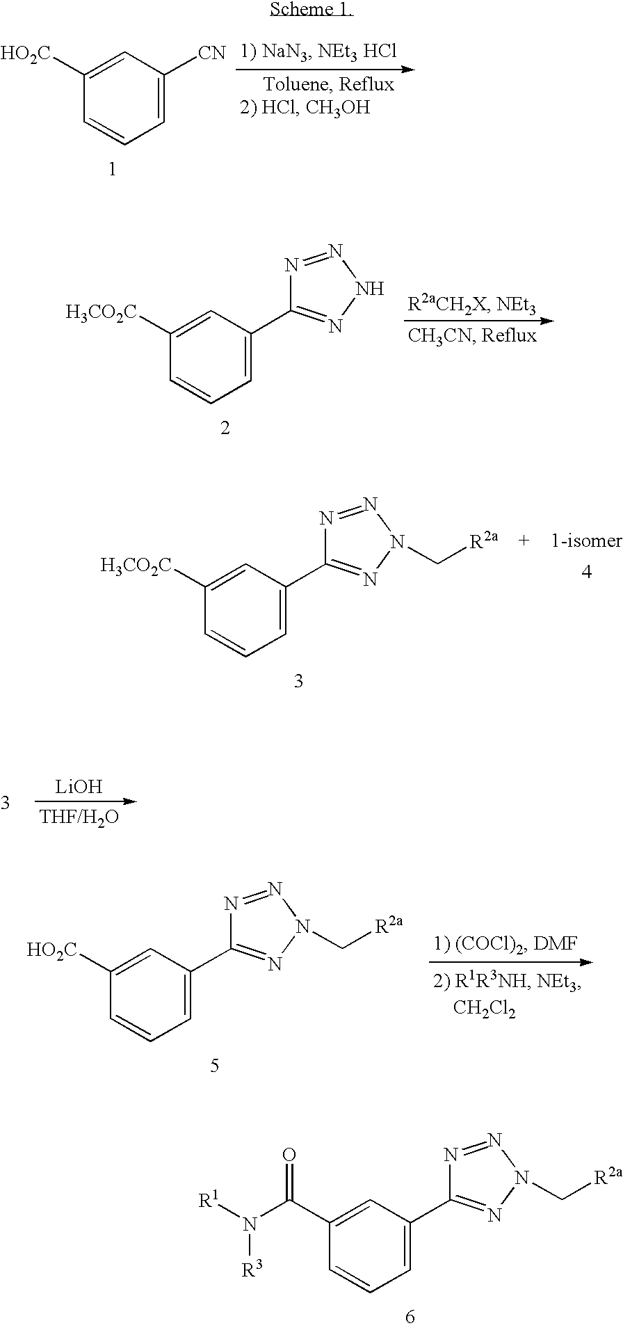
C1([HO2C])=CC([CN])=CC=C1.[LiOH].C1([HO2C])=CC(C2=NN(C[R2a])N=N2)=CC=C1.C1(C(N([R1])[R3])=O)=CC(C2=NN(C[R2a])N=N2)=CC=C1.C1([H3CO2C])=CC(C2=NNN=N2)=CC=C1.C1([H3CO2C])=CC(C2=NN(C[R2a])N=N2)=CC=C1
